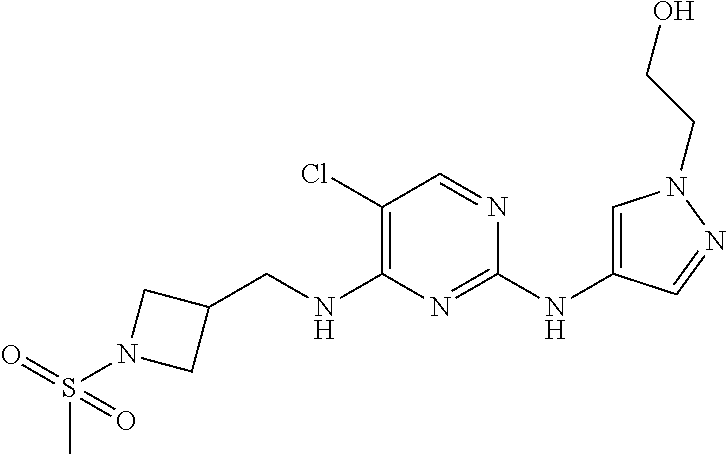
C1(Cl)=C(NCC2CN(S(=O)(C)=O)C2)N=C(NC2=CN(CCO)N=C2)N=C1
